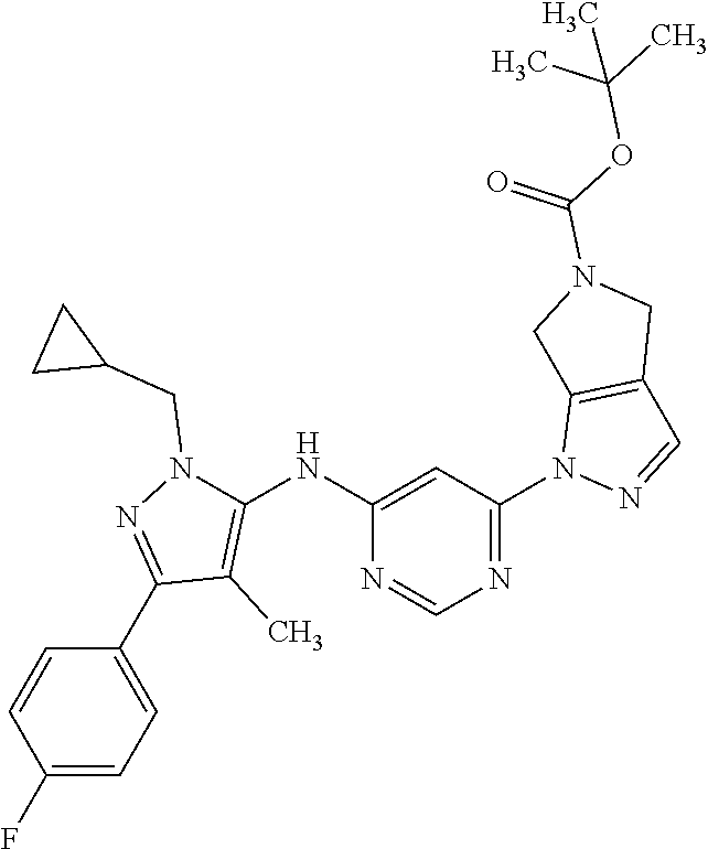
C1(F)=CC=C(C2=NN(CC3CC3)C(NC3=CC(N4N=CC5=C4CN(C(OC(C)(C)C)=O)C5)=NC=N3)=C2C)C=C1
